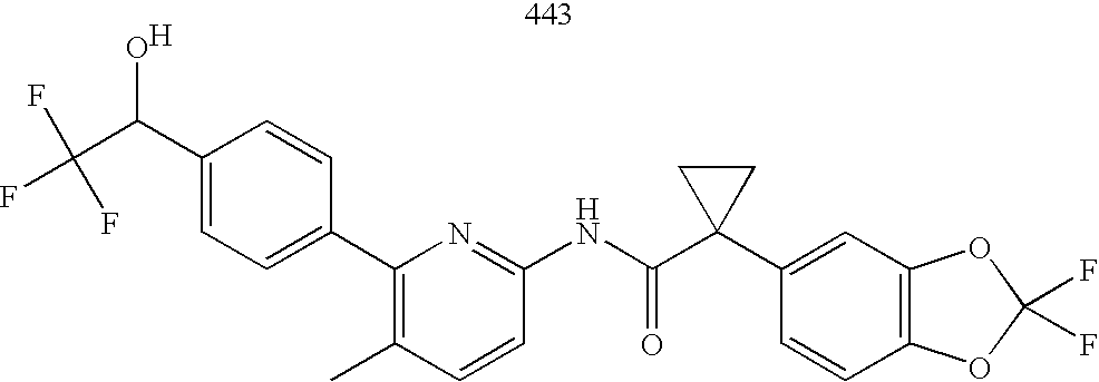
C1(C(C(F)(F)F)O)=CC=C(C2=C(C)C=CC(NC(C3(C4=CC5=C(C=C4)OC(F)(F)O5)CC3)=O)=N2)C=C1.[H]
